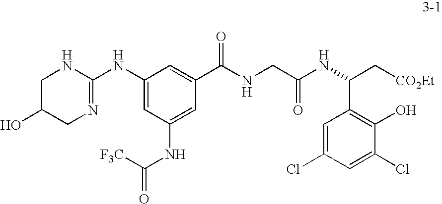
C1(NC2=NCC(O)CN2)=CC(NC([F3C])=O)=CC(C(NCC(NC(C2=C(O)C(Cl)=CC(Cl)=C2)C[CO2Et])=O)=O)=C1
